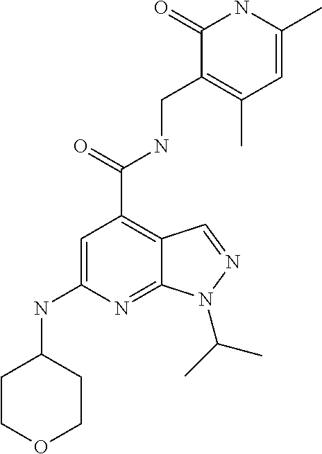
N(C1=CC(C(=O)NCC2=C(C)C=C(C)NC2=O)=C2C(=N1)N(C(C)C)N=C2)C1CCOCC1
